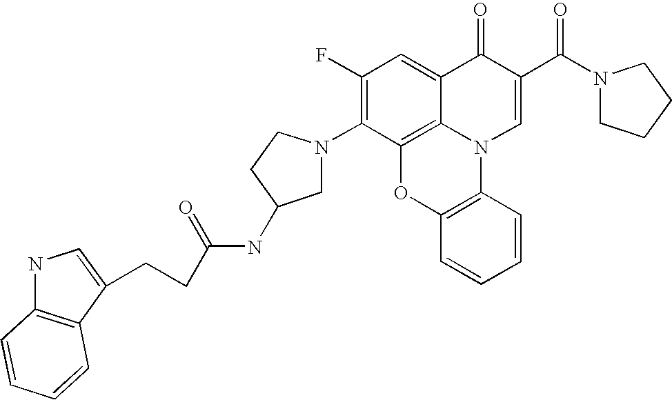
C1(F)=C(N2CC(NC(=O)CCC3=CNC4=C3C=CC=C4)CC2)C2=C3C(=C1)C(=O)C(C(N1CCCC1)=O)=CN3C1=C(O2)C=CC=C1
